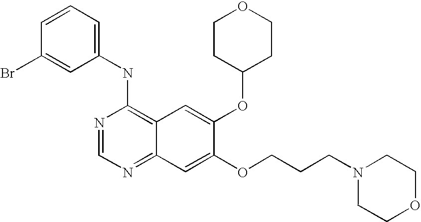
C1=C(Br)C=CC=C1NC1=C2C(=NC=N1)C=C(OCCCN1CCOCC1)C(OC1CCOCC1)=C2
